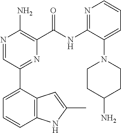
N1=CC(C2=CC=CC3=C2C=C(C)N3)=NC(C(NC2=NC=CC=C2N2CCC(N)CC2)=O)=C1N
